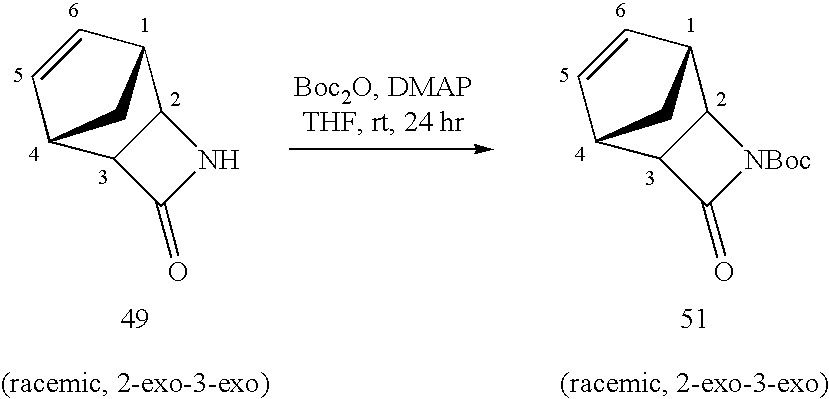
C12C(C3C=CC1C3)[NBoc]C2=O.C12C3CC(C=C3)C1C(=O)N2
